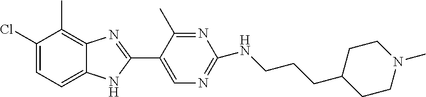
C1=C(Cl)C(C)=C2C(=C1)NC(C1=CN=C(NCCCC3CCN(C)CC3)N=C1C)=N2
